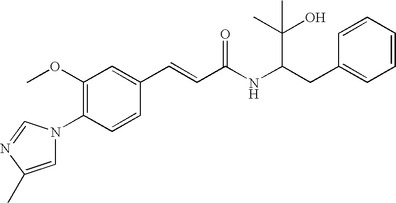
C1(OC)=C(N2C=C(C)N=C2)C=CC(C=CC(NC(CC2=CC=CC=C2)C(O)(C)C)=O)=C1
